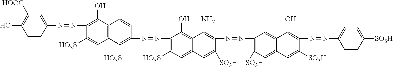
C1(N=NC2=C(O)C3=C(C=C2[HO3S])C([HO3S])=C(N=NC2=C([HO3S])C=C4C(=C2O)C(N)=C(N=NC2=C([SO3H])C=C5C(=C2)C(O)=C(N=NC2=CC=C([SO3H])C=C2)C([SO3H])=C5)C([SO3H])=C4)C=C3)=CC([HOOC])=C(O)C=C1
